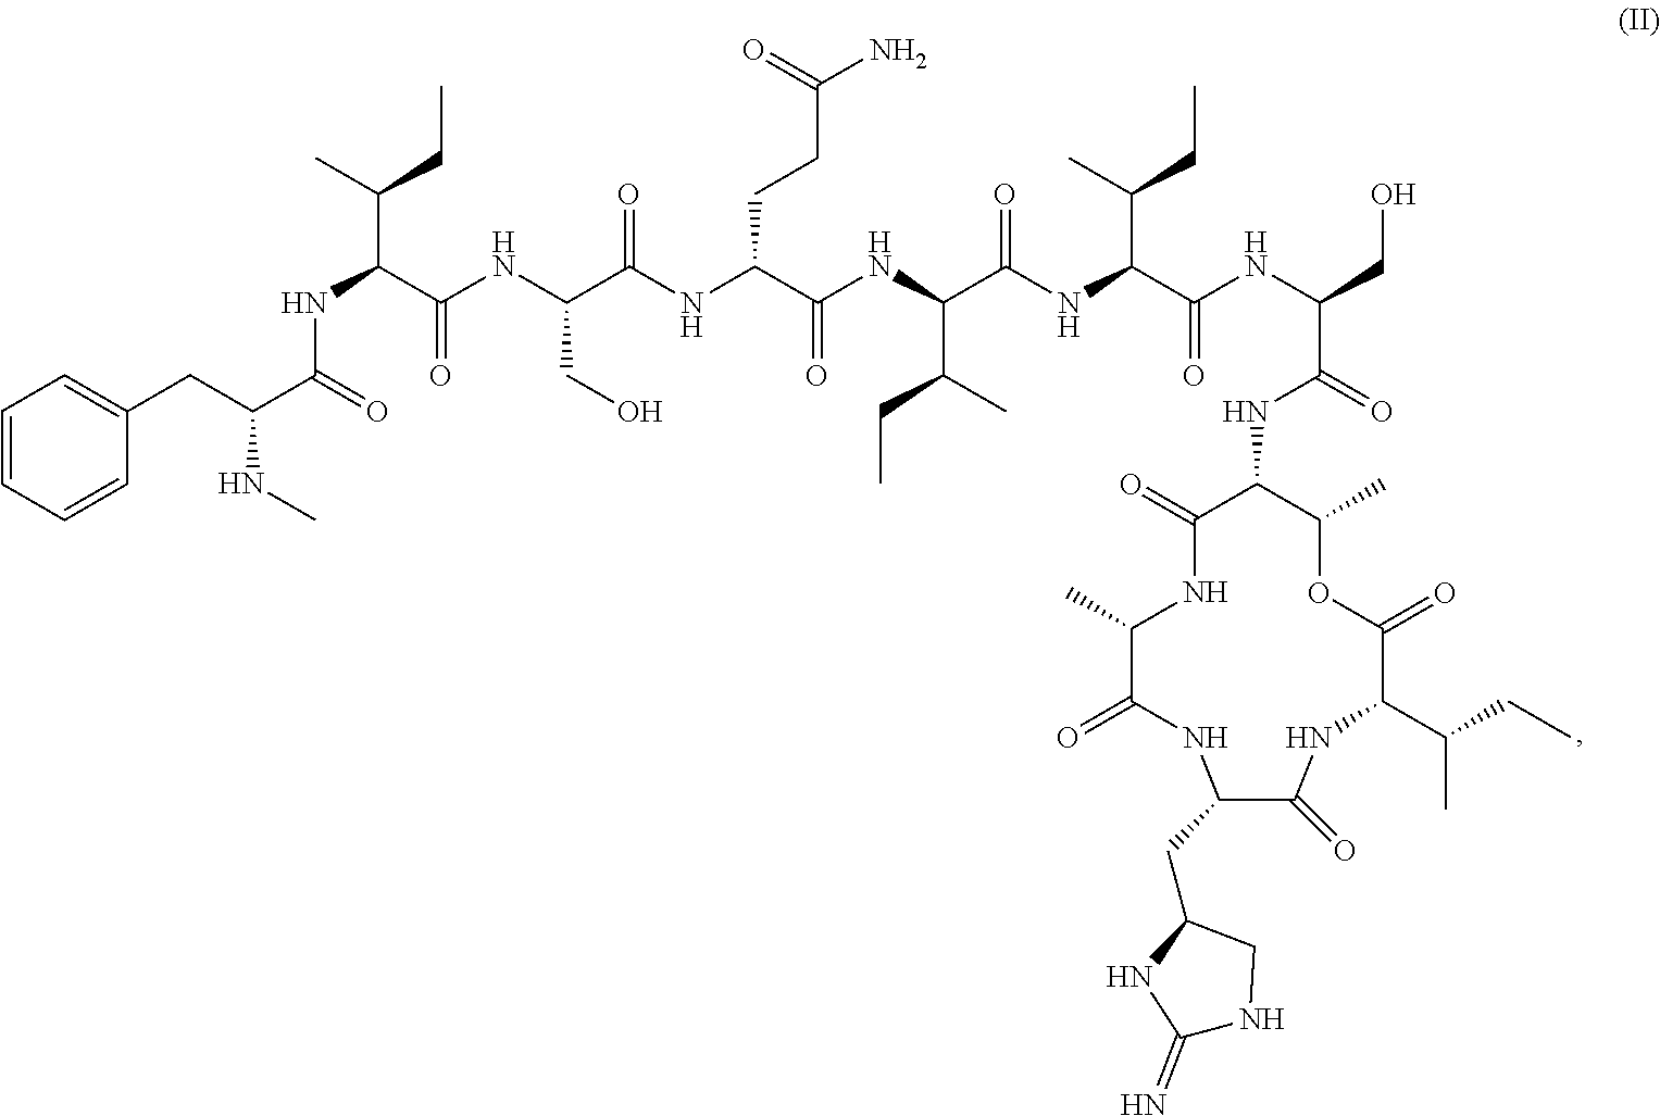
N(C(C(NC(C(NC(C(NC(C(NC(C(NC(CO)C(NC1C(=O)NC(C)C(=O)NC(CC2NC(=N)NC2)C(=O)NC(C(C)CC)C(=O)OC1C)=O)=O)C(CC)C)=O)C(CC)C)=O)CCC(N)=O)=O)CO)=O)C(CC)C)C(=O)C(CC1=CC=CC=C1)NC
